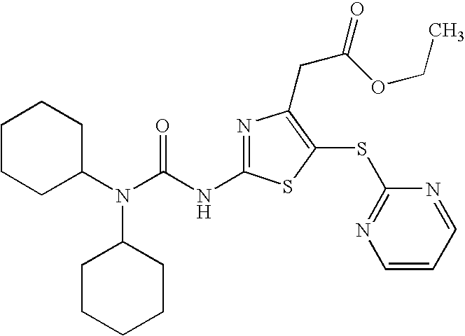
N1=C(NC(N(C2CCCCC2)C2CCCCC2)=O)SC(SC2=NC=CC=N2)=C1CC(OCC)=O
